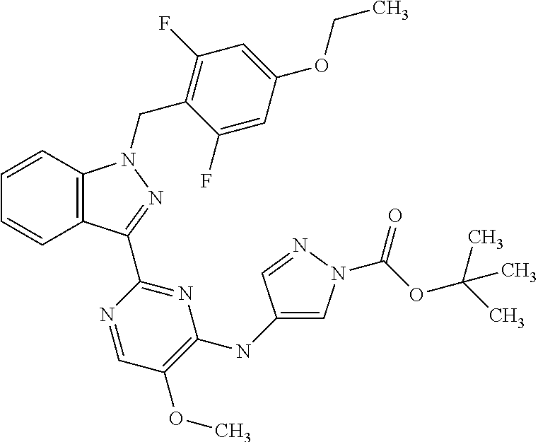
C12=C(C=CC=C1)N(CC1=C(F)C=C(OCC)C=C1F)N=C2C1=NC(NC2=CN(C(OC(C)(C)C)=O)N=C2)=C(OC)C=N1
